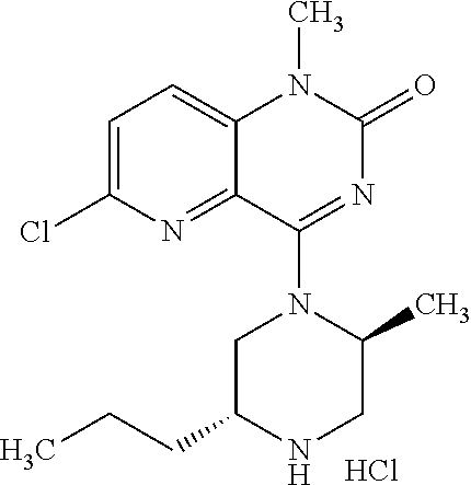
N1CC(C)N(C2=NC(=O)N(C)C3=CC=C(Cl)N=C32)CC1CCC.Cl
